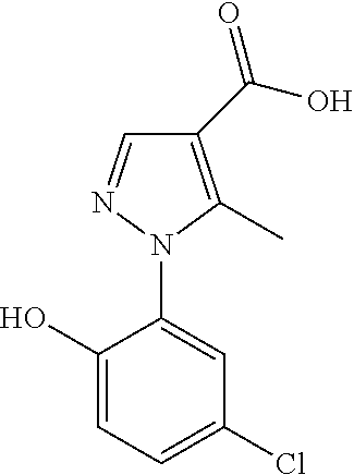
C1(O)=CC=C(Cl)C=C1N1C(C)=C(C(=O)O)C=N1
